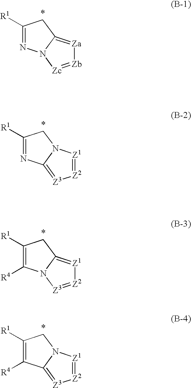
C1([R1])=NN2C(=[Za][Zb]=[Zc]2)C1.C1([R1])=NC2=[Z3][Z2]=[Z1]N2C1.C1([R1])=C([R4])N2C(=[Z1][Z2]=[Z3]2)C1.C1([R1])=C([R4])C2=[Z3][Z2]=[Z1]N2C1
